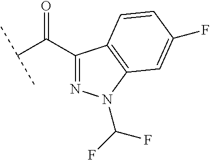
C(C(C1=NN(C(F)F)C2=C1C=CC(F)=C2)=O)(C)C
